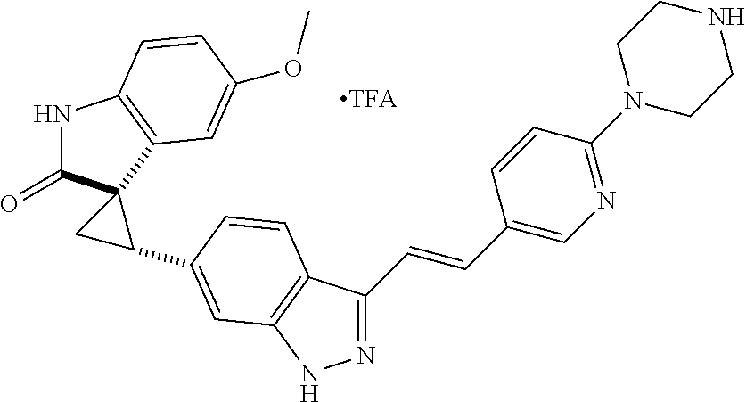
N1C(=O)C2(C3=C1C=CC(OC)=C3)CC2C1=CC2=C(C(C=CC3=CN=C(N4CCNCC4)C=C3)=NN2)C=C1
